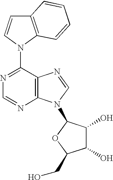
C12=C(N(C3=NC=NC4=C3N=CN4C3C(O)C(O)C(CO)O3)C=C1)C=CC=C2
